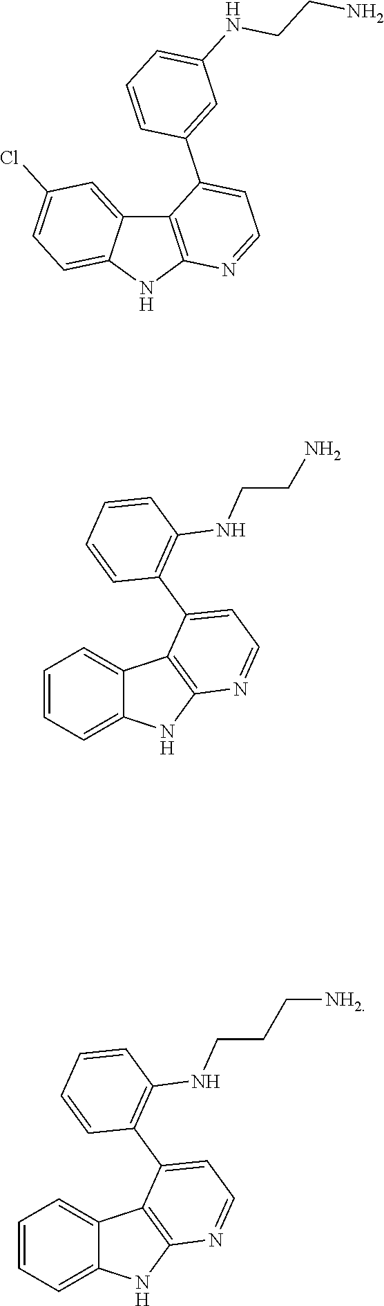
C12=C(NC3=CC=C(Cl)C=C13)N=CC=C2C1=CC(NCCN)=CC=C1.C12=CC=CC=C1NC1=C2C(C2=C(NCCN)C=CC=C2)=CC=N1.C12=CC=CC=C1NC1=C2C(C2=C(NCCC[NH2])C=CC=C2)=CC=N1
